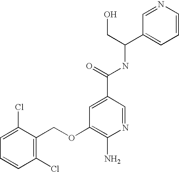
C1=C(Cl)C(COC2=C(N)N=CC(C(=O)NC(C3=CC=CN=C3)CO)=C2)=C(Cl)C=C1
